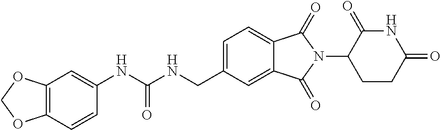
C1=CC2=C(C=C1NC(NCC1=CC=C3C(=C1)C(=O)N(C1C(=O)NC(=O)CC1)C3=O)=O)OCO2
